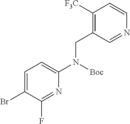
N1=C(F)C(Br)=CC=C1N(CC1=C([F3C])C=CN=C1)[Boc]
